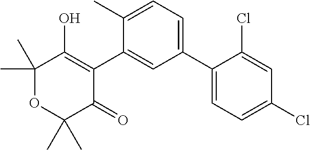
C1(C2=CC=C(C)C(C3=C(O)C(C)(C)OC(C)(C)C3=O)=C2)=CC=C(Cl)C=C1Cl
